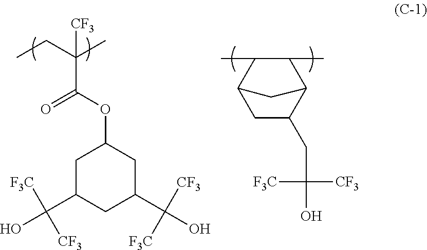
[CF3]C(CC)(C)C(=O)OC1CC(C(O)([F3C])[CF3])CC(C(O)([CF3])[F3C])C1.C1C(CC(O)([CF3])[F3C])C2C(C)C(C)C1C2
